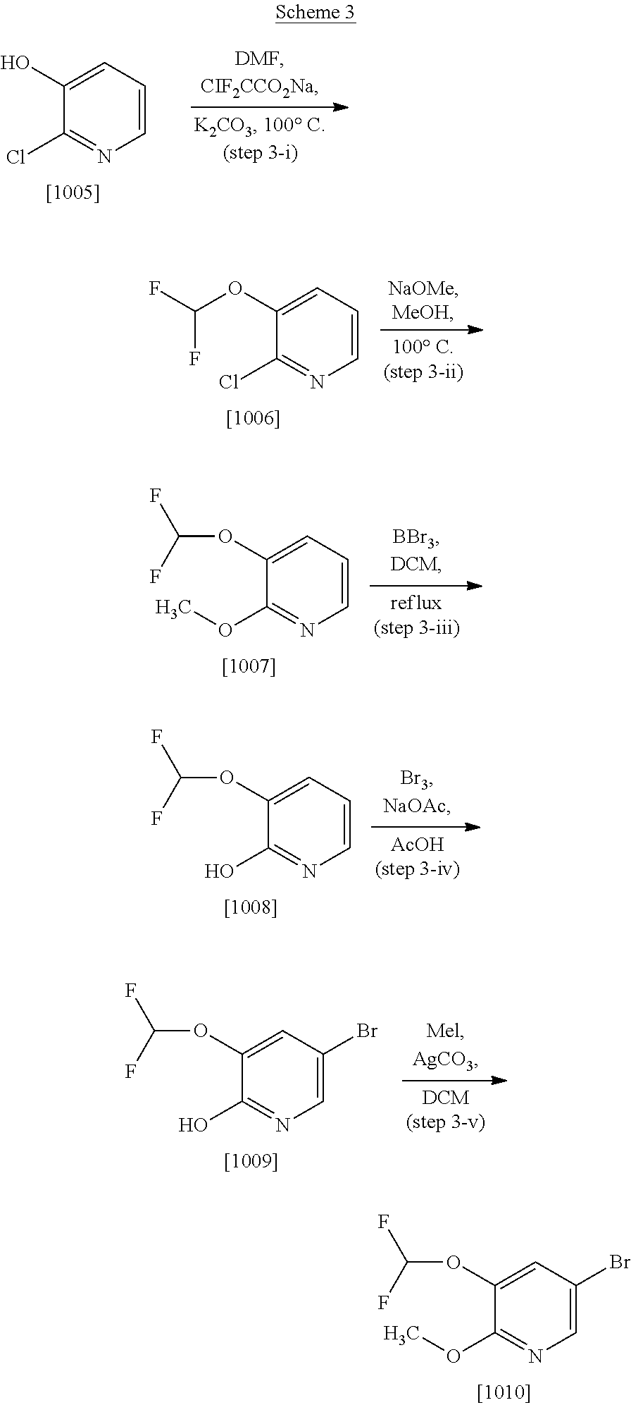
C1(O)=CC=CN=C1Cl.C1(OC(F)F)=CC=CN=C1Cl.C1(OC(F)F)=CC=CN=C1OC.C1(OC(F)F)=CC=CN=C1O.C1(OC(F)F)=CC(Br)=CN=C1O.C1(OC(F)F)=CC(Br)=CN=C1OC
